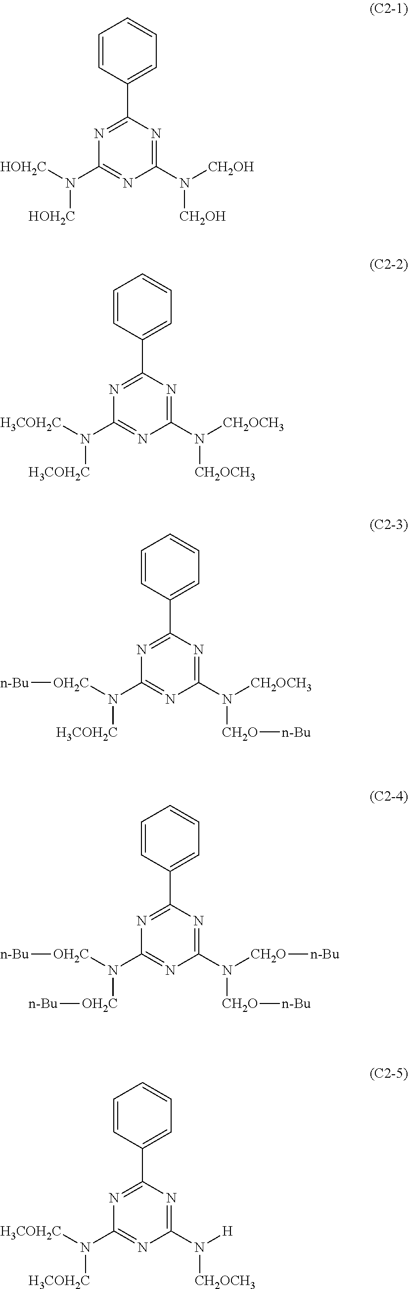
C1(C2=CC=CC=C2)=NC(N([HOH2C])[HOH2C])=NC(N([CH2OH])[CH2OH])=N1.C1(C2=CC=CC=C2)=NC(N([H3COH2C])[H3COH2C])=NC(N([CH2OCH3])[CH2OCH3])=N1.C1(C2=CC=CC=C2)=NC(N([H3COH2C])[OH2C][n-Bu])=NC(N([CH2O][n-Bu])[CH2OCH3])=N1.C1(C2=CC=CC=C2)=NC(N([OH2C][n-Bu])[OH2C][n-Bu])=NC(N([CH2O][n-Bu])[CH2O][n-Bu])=N1.C1(C2=CC=CC=C2)=NC(N([H3COH2C])[H3COH2C])=NC(N([CH2OCH3])[H])=N1
